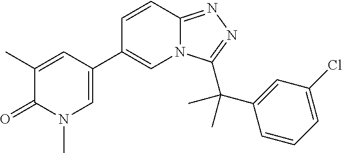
C1(C)=CC(C2=CN3C(=NN=C3C(C3=CC(Cl)=CC=C3)(C)C)C=C2)=CN(C)C1=O
